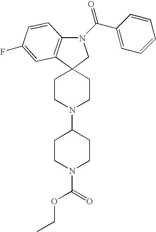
N1(C(C2=CC=CC=C2)=O)C2=C(C3(C1)CCN(C1CCN(C(=O)OCC)CC1)CC3)C=C(F)C=C2
